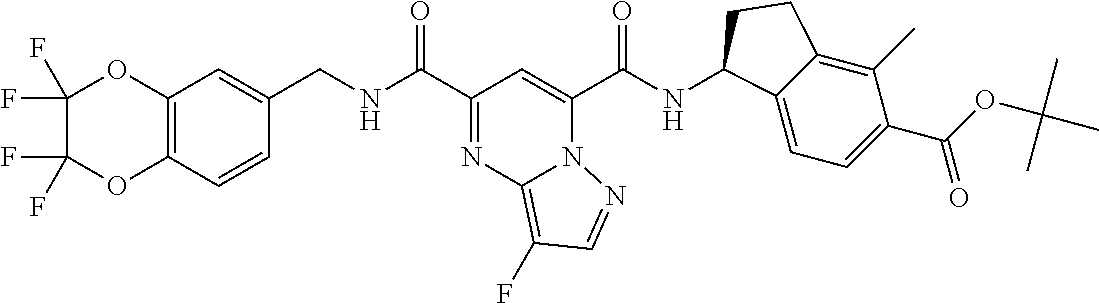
C12=C(C=CC(CNC(C3=NC4=C(F)C=NN4C(C(NC4C5=CC=C(C(OC(C)(C)C)=O)C(C)=C5CC4)=O)=C3)=O)=C1)OC(F)(F)C(F)(F)O2
